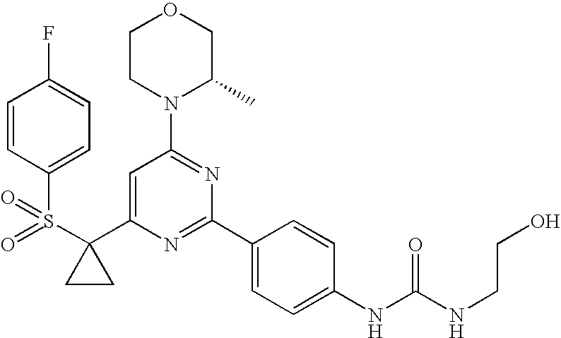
S(C1(C2=CC(N3C(C)COCC3)=NC(C3=CC=C(NC(NCCO)=O)C=C3)=N2)CC1)(=O)(=O)C1=CC=C(F)C=C1
